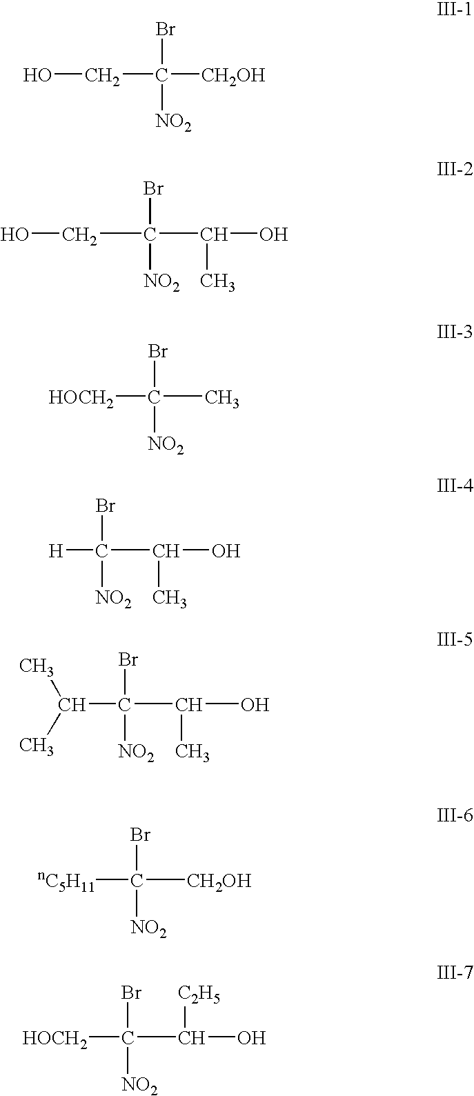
OCC([NO2])(Br)[CH2OH].OCC([NO2])(Br)C(O)C.C([NO2])(Br)(C)[HOCH2].C([NO2])(Br)(C(O)C)[H].C([NO2])(Br)(C(O)C)C(C)C.C([NO2])(Br)([CH2OH])[nC5H11].C([NO2])(Br)(C(O)[C2H5])[HOCH2]
